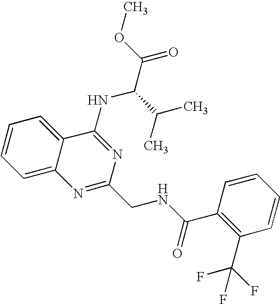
C12=CC=CC=C1C(NC(C(=O)OC)C(C)C)=NC(CNC(C1=C(C(F)(F)F)C=CC=C1)=O)=N2
